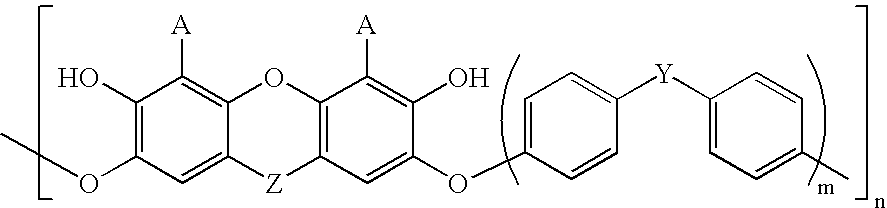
COC1=C(O)C([A])=C2C(=C1)[Z]C1=C(O2)C([A])=C(O)C(OC2=CC=C([Y]C3=CC=C(C)C=C3)C=C2)=C1
